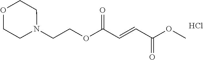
N1(CCOC(C=CC(=O)OC)=O)CCOCC1.Cl
